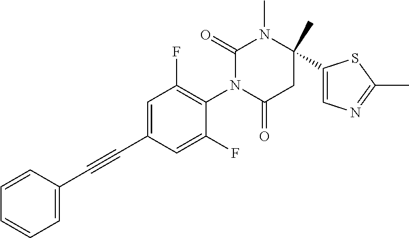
C1=C(C#CC2=CC=CC=C2)C=C(F)C(N2C(=O)CC(C)(C3=CN=C(C)S3)N(C)C2=O)=C1F
